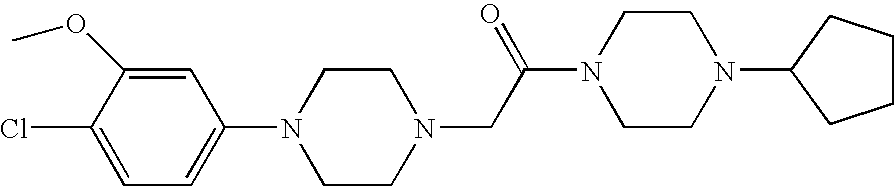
N1(CC(N2CCN(C3CCCC3)CC2)=O)CCN(C2=CC=C(Cl)C(OC)=C2)CC1
